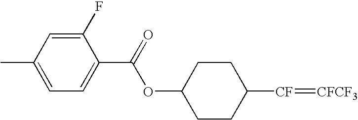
C1(OC(C2=CC=C(C)C=C2F)=O)CCC([CF]=[CFCF3])CC1
